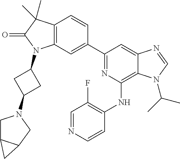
C12=C(C=C(C3=NC(NC4=C(F)C=NC=C4)=C4C(=C3)N=CN4C(C)C)C=C1)N(C1CC(N3CC4C(C3)C4)C1)C(=O)C2(C)C
